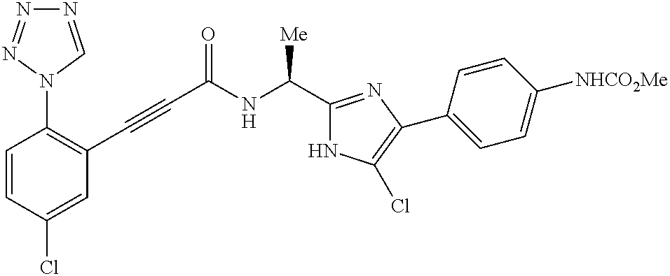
C1=CC(Cl)=CC(C#CC(NC(C2=NC(C3=CC=C([NHCO2Me])C=C3)=C(Cl)N2)[Me])=O)=C1N1C=NN=N1
